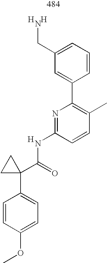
C1=CC(OC)=CC=C1C1(C(=O)NC2=NC(C3=CC(CN)=CC=C3)=C(C)C=C2)CC1.[H].[H].[H]
